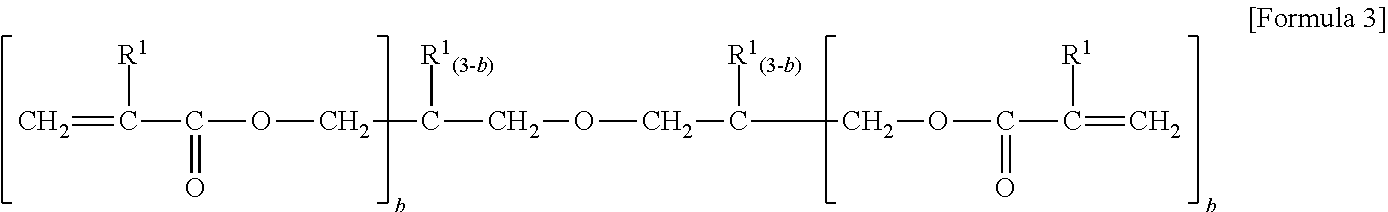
O(CC([R1(3-b)])COCC([R1(3-b)])COC(=O)C([R1])=C)C(=O)C([R1])=C
